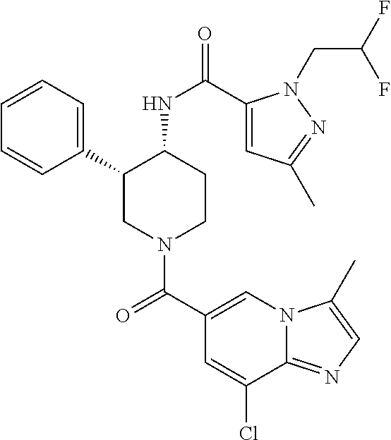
C1=CC=C(C2CN(C(C3=CN4C(=NC=C4C)C(Cl)=C3)=O)CCC2NC(=O)C2=CC(C)=NN2CC(F)F)C=C1
